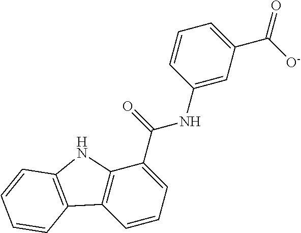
C1=CC=C(C(=O)NC2=CC(C([O-])=O)=CC=C2)C2=C1C1=C(N2)C=CC=C1
